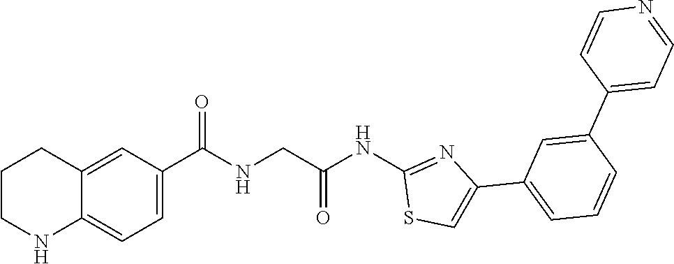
C12=CC(C(=O)NCC(NC3=NC(C4=CC=CC(C5=CC=NC=C5)=C4)=CS3)=O)=CC=C1NCCC2
